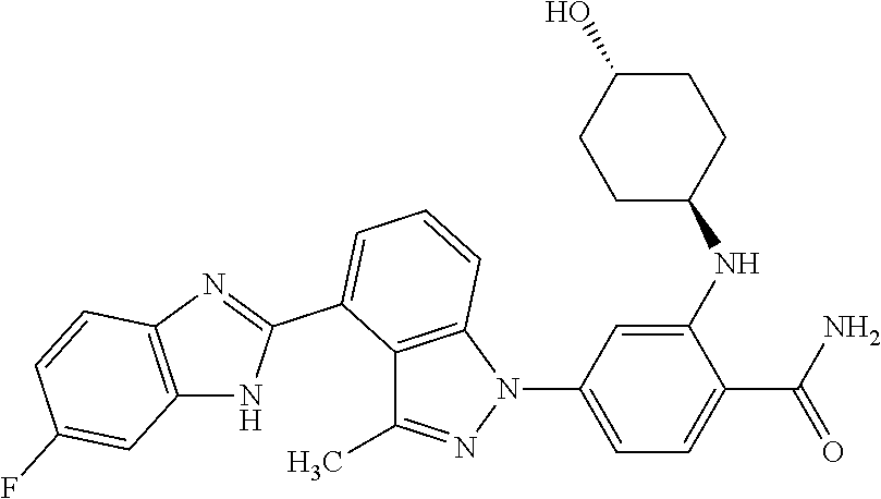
C1(NC2CCC(O)CC2)=CC(N2C3=C(C(C)=N2)C(C2=NC4=C(N2)C=C(F)C=C4)=CC=C3)=CC=C1C(N)=O
